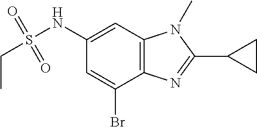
C1=C(Br)C2=C(C=C1NS(CC)(=O)=O)N(C)C(C1CC1)=N2
